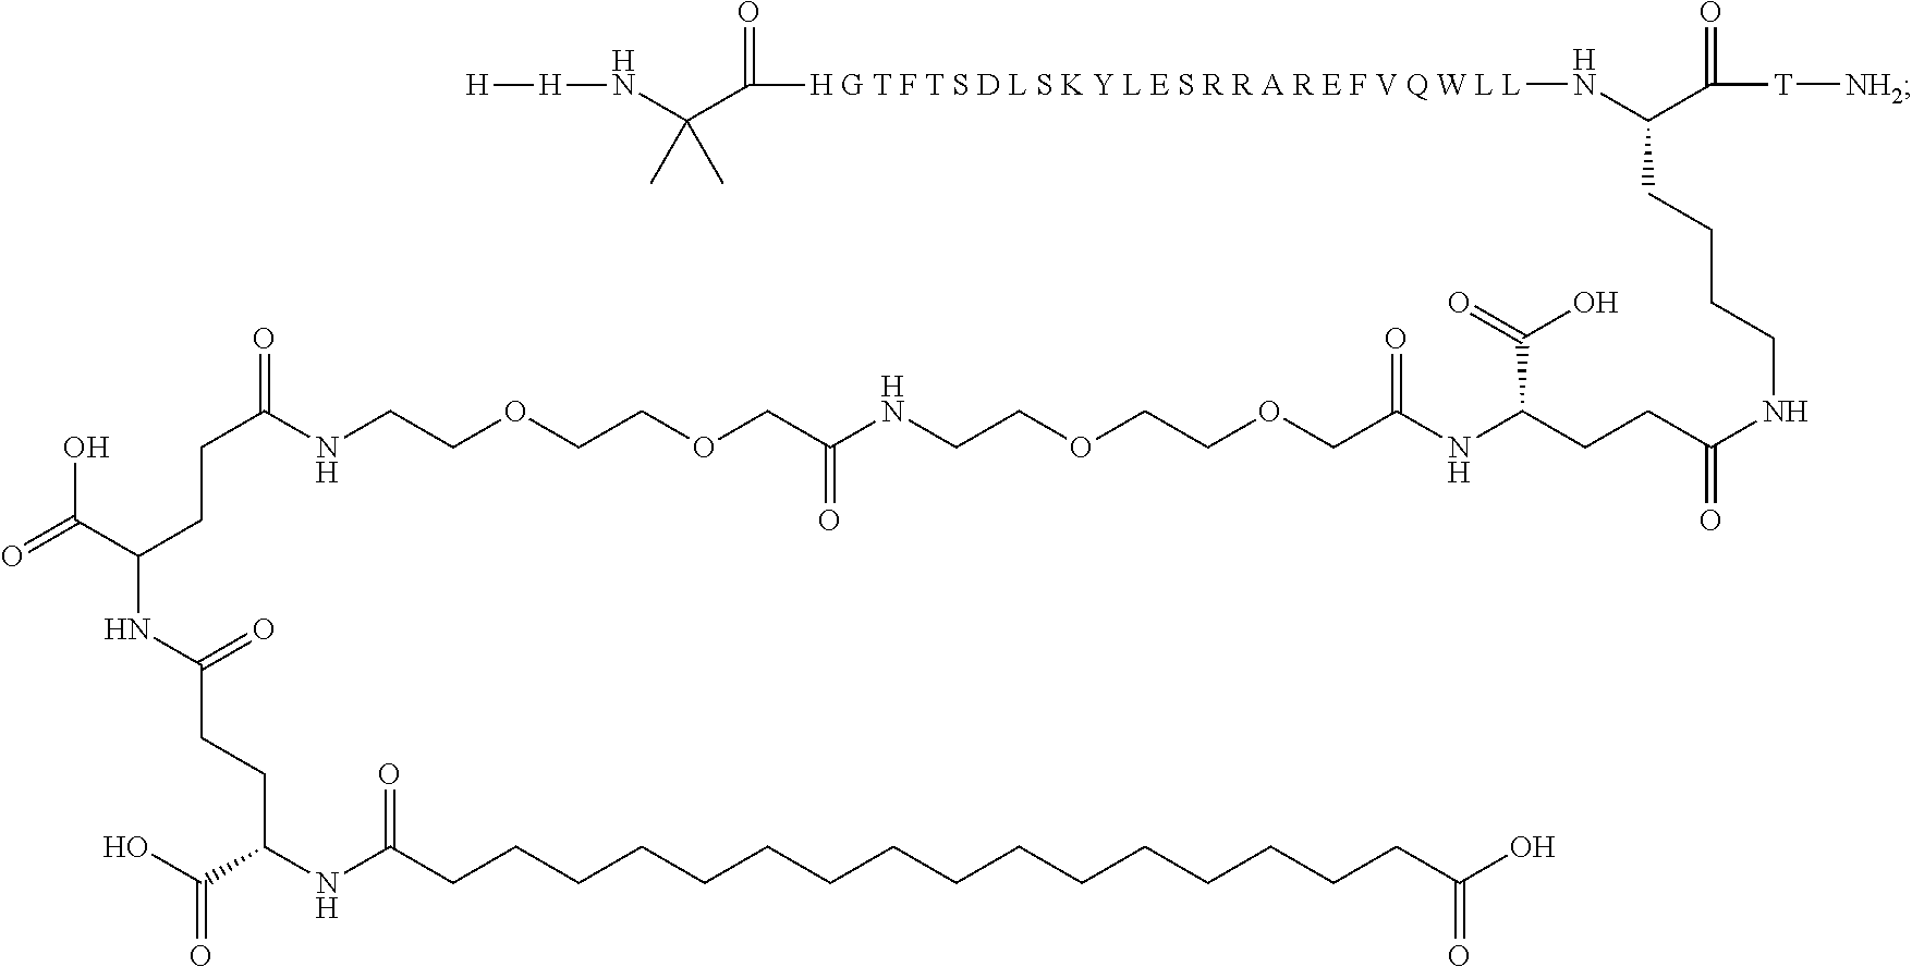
C(C(NCCOCCOCC(NCCOCCOCC(NC(CCC(NCCCCC(N[H G T F T S D L S K Y L E S R R A R E F V Q W L L]C(=O)C(N[H][H])(C)C)C(=O)[T][NH2])=O)C(=O)O)=O)=O)=O)CC(NC(CCC(NC(CCCCCCCCCCCCCCCCC(O)=O)=O)C(O)=O)=O)C(=O)O
